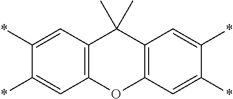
C12=C(OC3=C(C1(C)C)C=C(*)C(*)=C3)C=C(*)C(*)=C2
